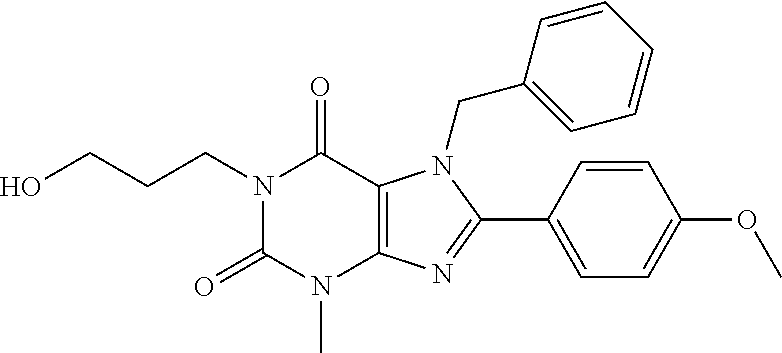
N1(CCCO)C(=O)N(C)C2=C(C1=O)N(CC1=CC=CC=C1)C(C1=CC=C(OC)C=C1)=N2
